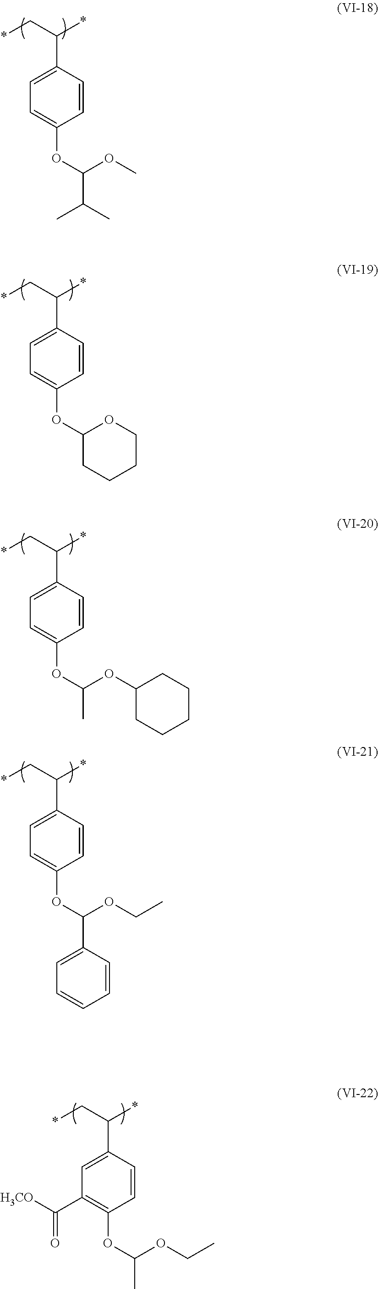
C1=CC(C(C*)*)=CC=C1OC(C(C)C)OC.C1=CC(C(C*)*)=CC=C1OC1CCCCO1.C1=CC(C(C*)*)=CC=C1OC(C)OC1CCCCC1.C1=CC(C(C*)*)=CC=C1OC(OCC)C1=CC=CC=C1.C1=CC(C(C*)*)=CC(C([H3CO])=O)=C1OC(C)OCC
